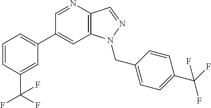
C1(C2=CC=CC(C(F)(F)F)=C2)=CC2=C(C=NN2CC2=CC=C(C(F)(F)F)C=C2)N=C1
